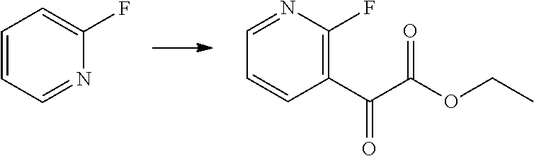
C1=CC=NC(F)=C1.C1(C(C(OCC)=O)=O)=C(F)N=CC=C1
